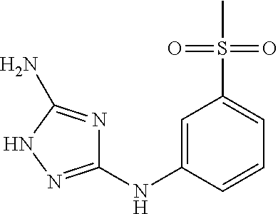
C1=C(NC2=NNC(N)=N2)C=CC=C1S(=O)(=O)C
